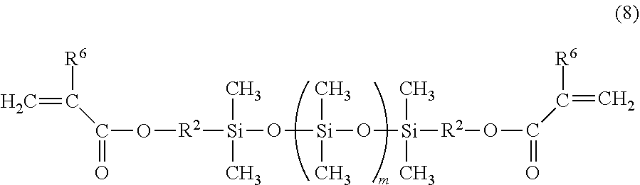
[R2]([Si](O[Si](C)(C)O[Si]([R2]OC(=O)C(=C)[R6])(C)C)(C)C)OC(=O)C(=C)[R6]
